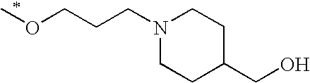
COCCCN1CCC(CO)CC1
